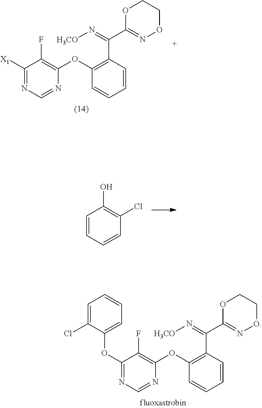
[X1]C1=NC=NC(OC2=C(C(=N[H3CO])C3=NOCCO3)C=CC=C2)=C1F.C1=CC=CC(Cl)=C1O.O(C1=NC=NC(OC2=C(C(=N[H3CO])C3=NOCCO3)C=CC=C2)=C1F)C1=CC=CC=C1Cl
